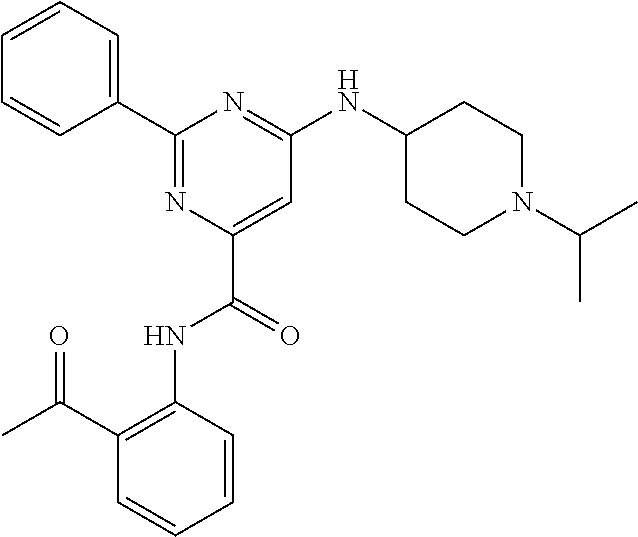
C1(C2=CC=CC=C2)=NC(C(=O)NC2=C(C(C)=O)C=CC=C2)=CC(NC2CCN(C(C)C)CC2)=N1
